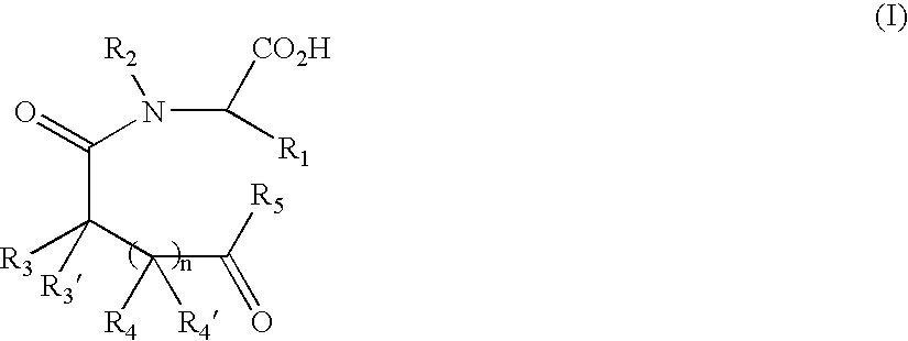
C(C([R3])(C(C([R5])=O)([R4])[R4])[R3])(N([R2])C([CO2H])[R1])=O
